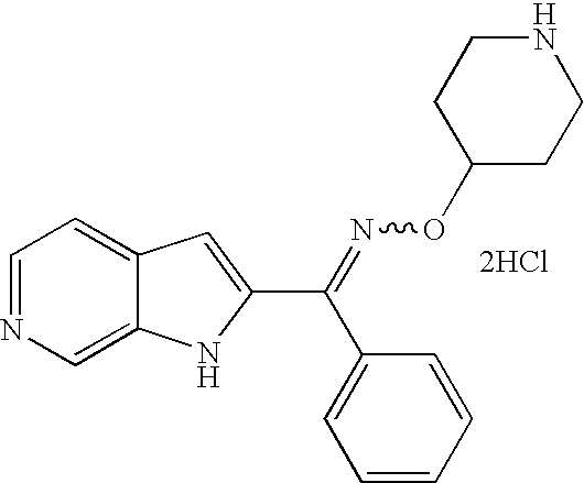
C1=NC=C2C(=C1)C=C(C(=NOC1CCNCC1)C1=CC=CC=C1)N2.[2HCl]
